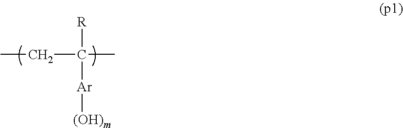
[R]C(CC)(C)[Ar][(OH)m]
